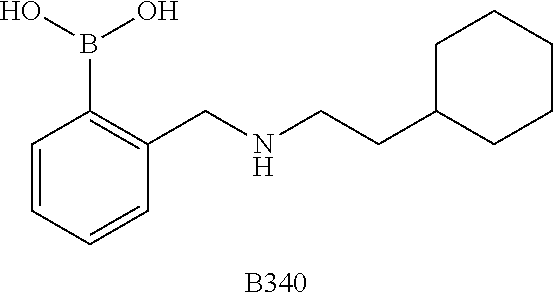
C1=CC=CC(CNCCC2CCCCC2)=C1B(O)O.[B340]
